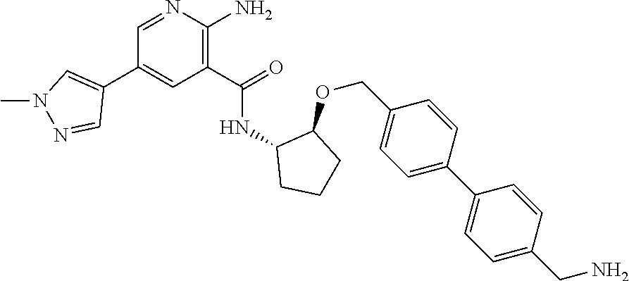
C1=NC(N)=C(C(=O)NC2CCCC2OCC2=CC=C(C3=CC=C(CN)C=C3)C=C2)C=C1C1=CN(C)N=C1
